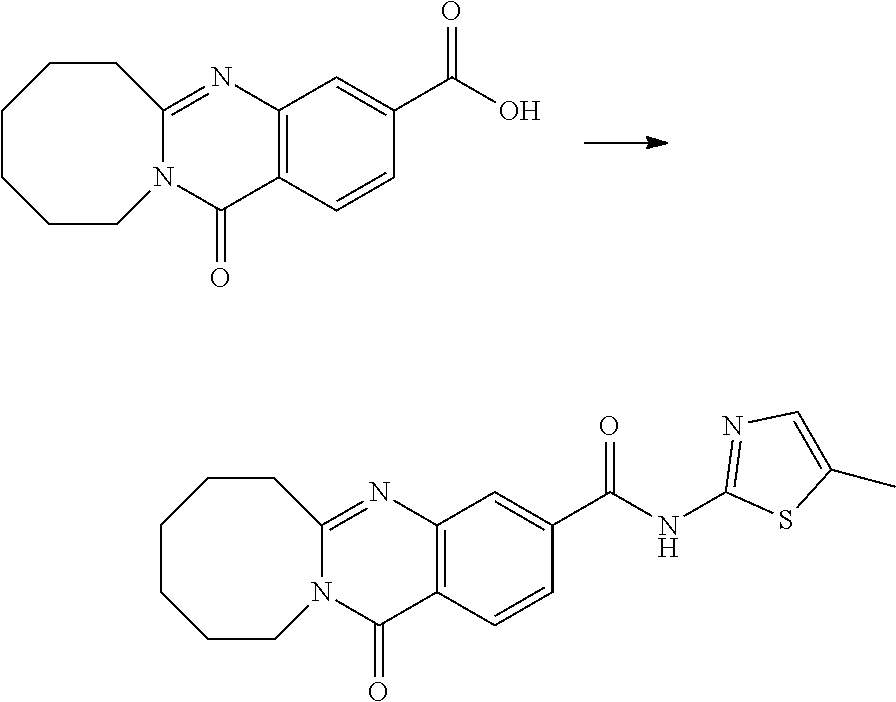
C12=C(C=CC(C(O)=O)=C1)C(=O)N1C(=N2)CCCCCC1.C12=C(C=CC(C(NC3=NC=C(C)S3)=O)=C1)C(=O)N1C(=N2)CCCCCC1
